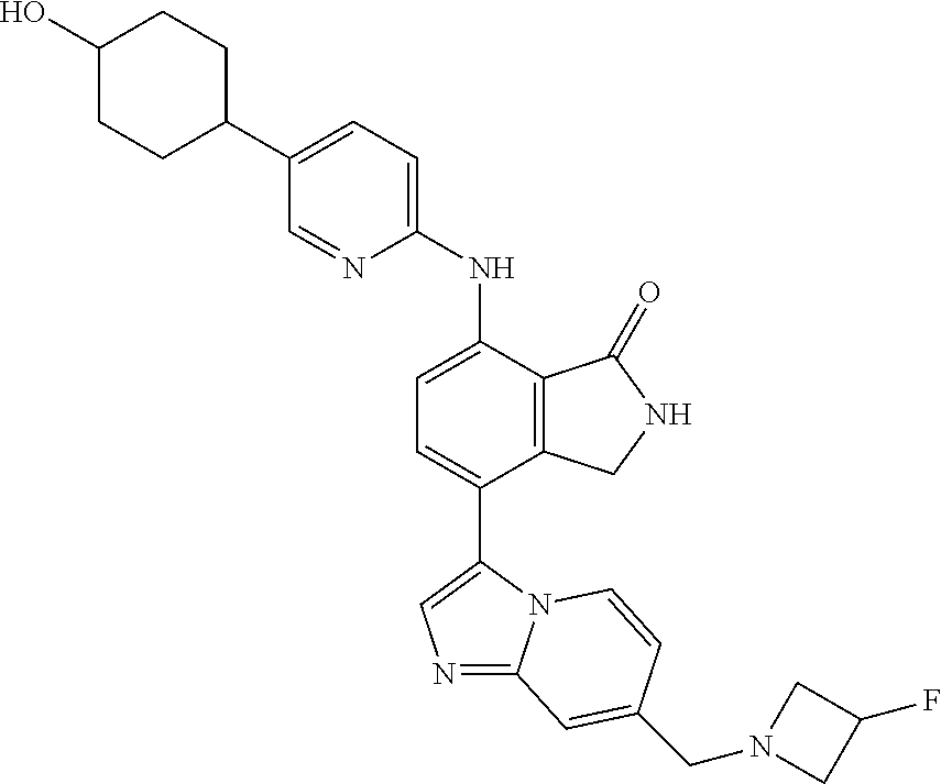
N1=C2N(C(C3=CC=C(NC4=CC=C(C5CCC(O)CC5)C=N4)C4=C3CNC4=O)=C1)C=CC(CN1CC(F)C1)=C2
